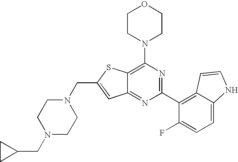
N1(CC2=CC3=NC(C4=C5C(=CC=C4F)NC=C5)=NC(N4CCOCC4)=C3S2)CCN(CC2CC2)CC1
